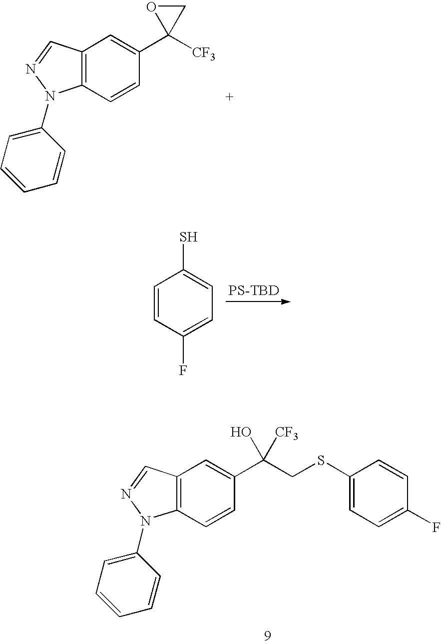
C12=C(C=CC(C(CSC3=CC=C(F)C=C3)(O)[CF3])=C1)N(C1=CC=CC=C1)N=C2.C12=C(C=CC(C3([CF3])CO3)=C1)N(C1=CC=CC=C1)N=C2.C1=CC(F)=CC=C1S.[PS-TBD]
